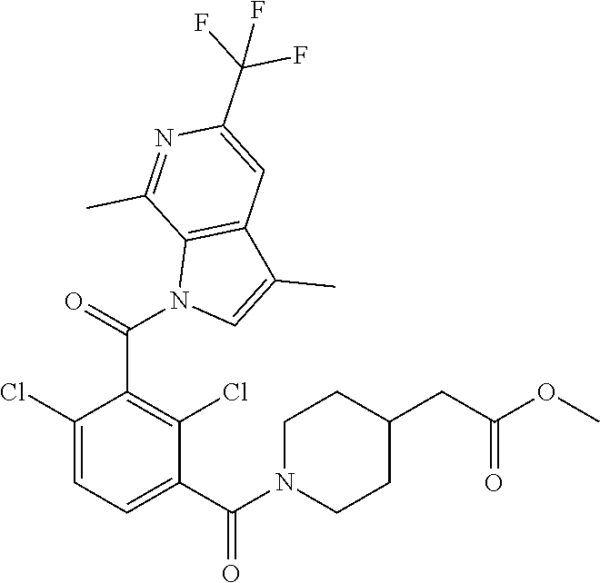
C1(Cl)=CC=C(C(=O)N2CCC(CC(OC)=O)CC2)C(Cl)=C1C(N1C=C(C)C2=C1C(C)=NC(C(F)(F)F)=C2)=O
